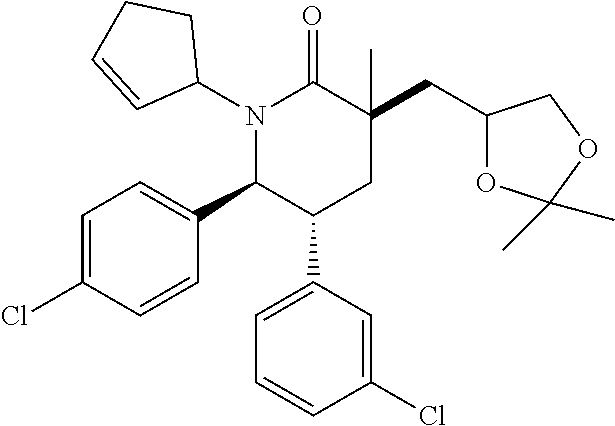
N1(C2CCC=C2)C(C2=CC=C(Cl)C=C2)C(C2=CC=CC(Cl)=C2)CC(CC2OC(C)(C)OC2)(C)C1=O
